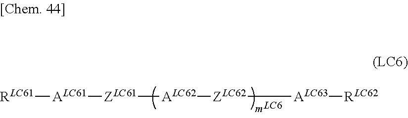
[RLC61][ALC61][ZLC61][ALC62][ZLC62][ALC63][RLC62]
